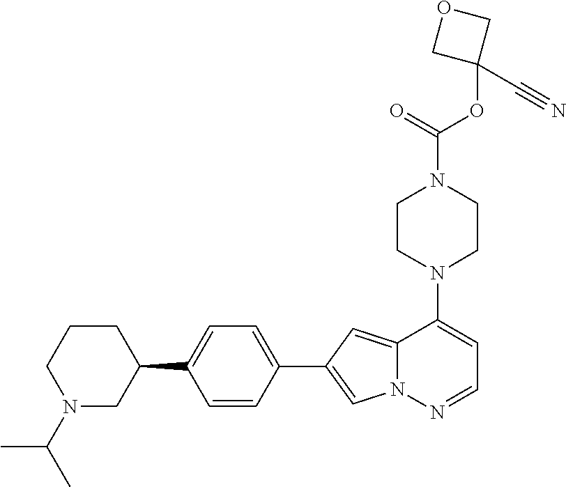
N1(C2=CC=NN3C2=CC(C2=CC=C(C4CCCN(C(C)C)C4)C=C2)=C3)CCN(C(OC2(C#N)COC2)=O)CC1
